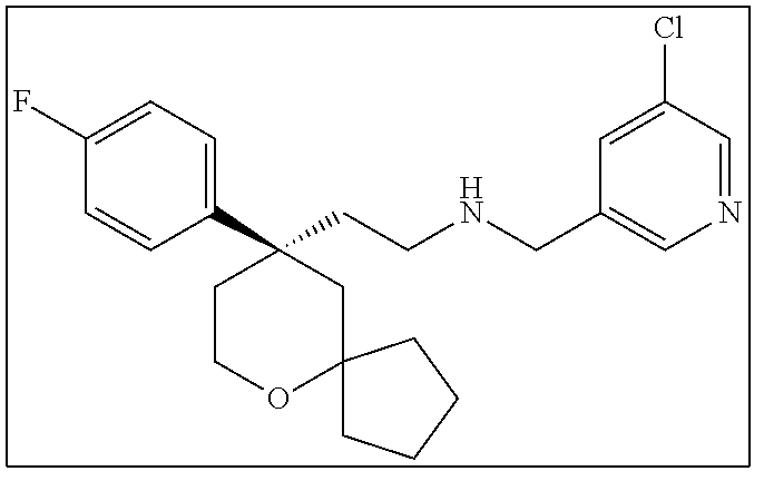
C1(C2(CCNCC3=CN=CC(Cl)=C3)CCOC3(C2)CCCC3)=CC=C(F)C=C1
